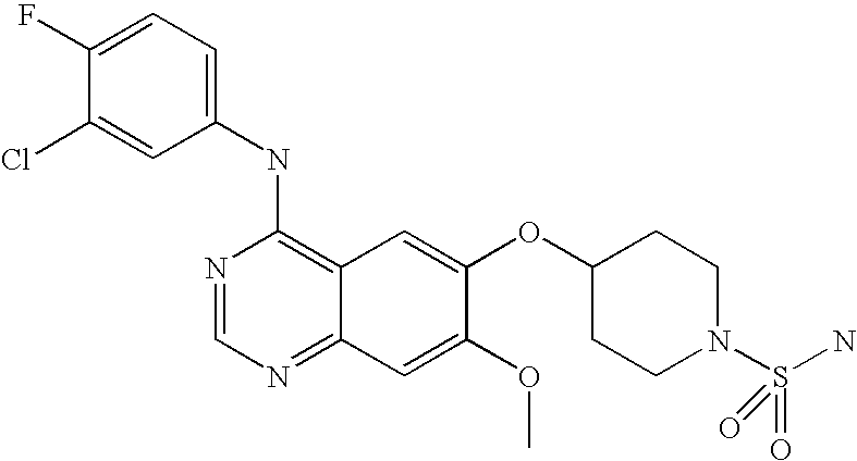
C1=C(Cl)C(F)=CC=C1NC1=C2C(=NC=N1)C=C(OC)C(OC1CCN(S(N)(=O)=O)CC1)=C2
